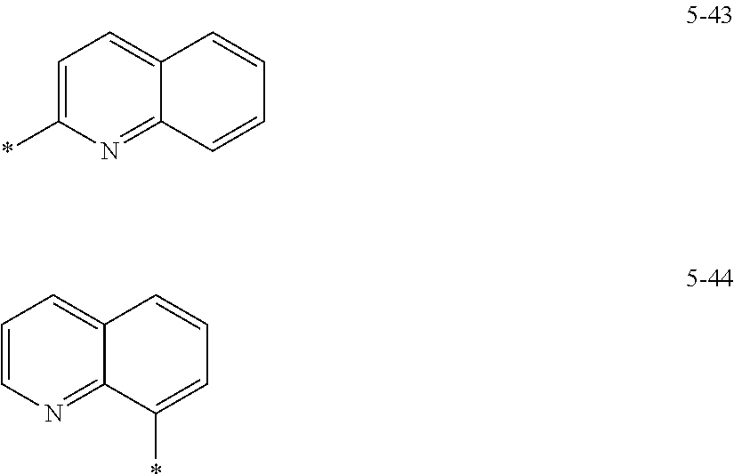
N1=C2C(=CC=C1*)C=CC=C2.N1=C2C(=CC=C1)C=CC=C2*
